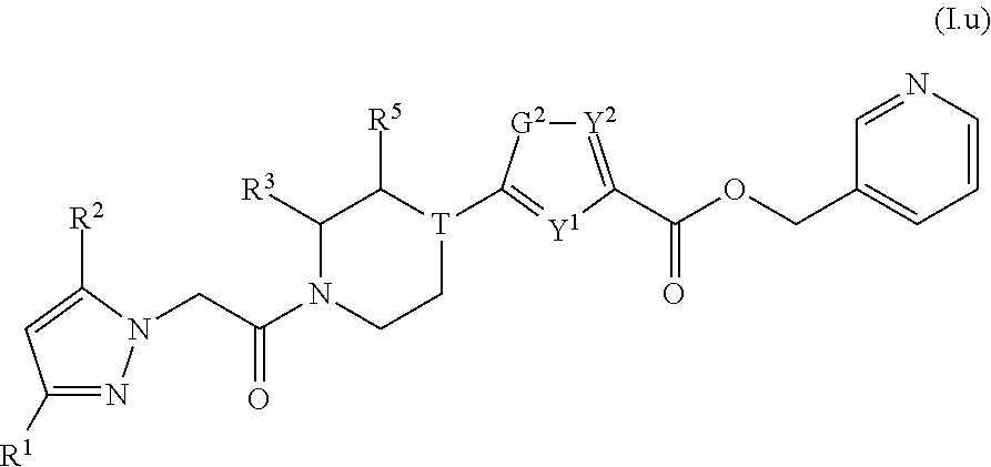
N1=CC(COC(C2=[Y2][G2]C([T]3CCN(C(CN4N=C([R1])C=C4[R2])=O)C([R3])C3[R5])=[Y1]2)=O)=CC=C1
